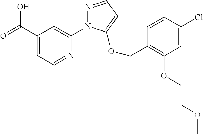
C1(C(=O)O)=CC=NC(N2N=CC=C2OCC2=C(OCCOC)C=C(Cl)C=C2)=C1
